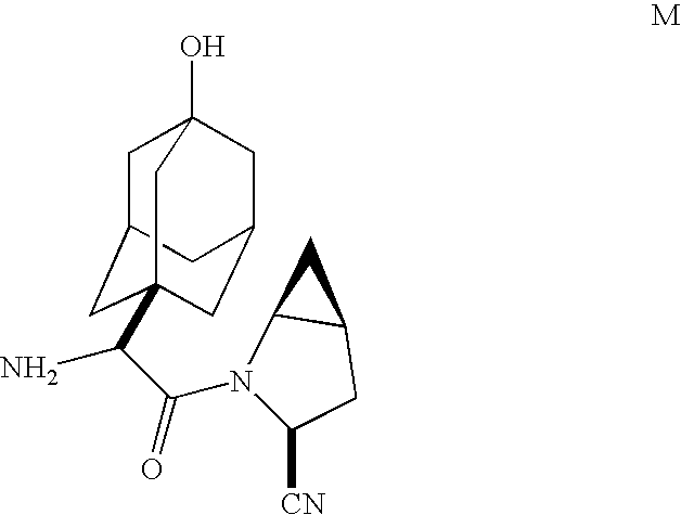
C1C2CC3(C(C(N4C([CN])CC5C4C5)=O)N)CC(CC1(O)C3)C2
